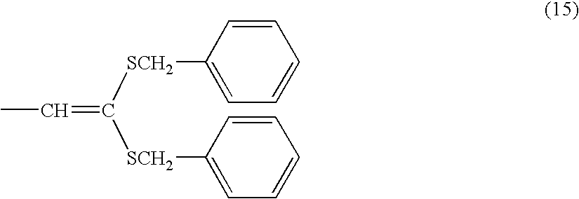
C(=C([SCH2]C1=CC=CC=C1)[SCH2]C1=CC=CC=C1)C
